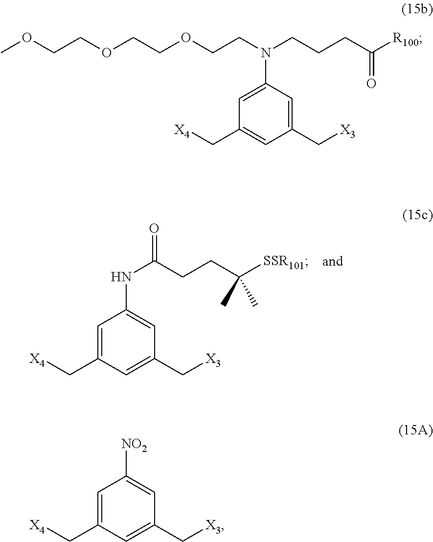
C1=C(C[X4])C=C(C[X3])C=C1NC(CCC([SSR101])(C)C)=O.C1=C(N(CCOCCOCCOC)CCCC([R100])=O)C=C(C[X3])C=C1C[X4].C1=C(C[X4])C=C(C[X3])C=C1[NO2]
